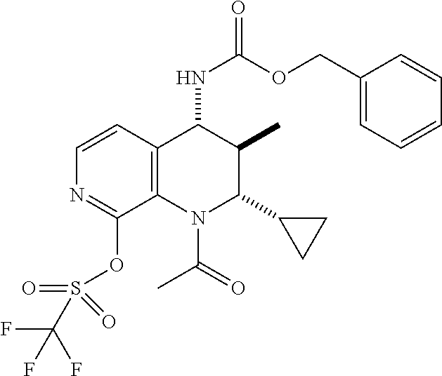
C12=C(C(NC(=O)OCC3=CC=CC=C3)C(C)C(C3CC3)N1C(C)=O)C=CN=C2OS(=O)(C(F)(F)F)=O
